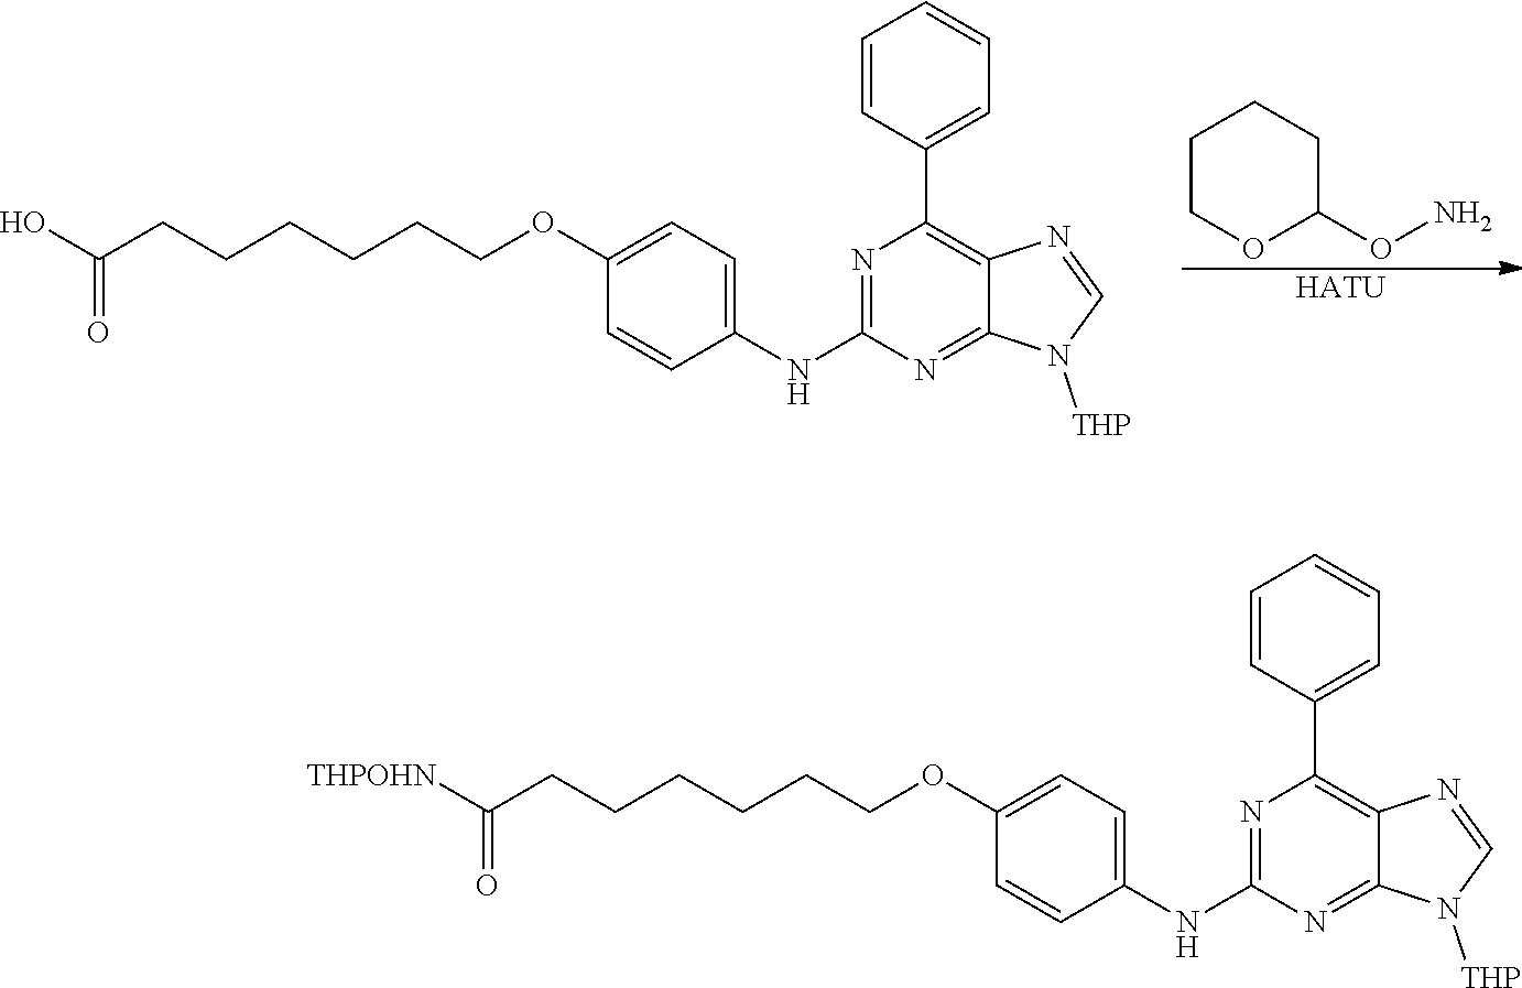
C1COC(ON)CC1.[HATU].OC(CCCCCCOC1=CC=C(NC2=NC(C3=CC=CC=C3)=C3C(=N2)N([THP])C=N3)C=C1)=O.[THPOHN]C(CCCCCCOC1=CC=C(NC2=NC(C3=CC=CC=C3)=C3C(=N2)N([THP])C=N3)C=C1)=O
